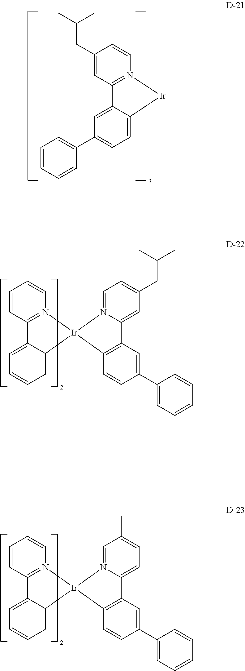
C1=C2C(=CC=C1C1=CC=CC=C1)[Ir]N1=C2C=C(CC(C)C)C=C1.C1=C(C2=CC=CC=C2)C=CC2=C1C1=CC(CC(C)C)=CC=N1[Ir]21C2=CC=CC=C2C2=N1C=CC=C2.C1=C(C2=CC=CC=C2)C=CC2=C1C1=CC=C(C)C=N1[Ir]21C2=CC=CC=C2C2=N1C=CC=C2
